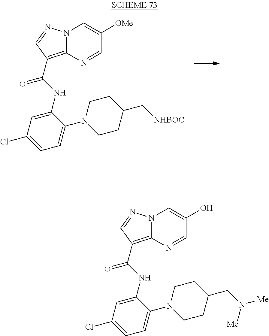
N12C(=C(C(NC3=CC(Cl)=CC=C3N3CCC(C[NHBOC])CC3)=O)C=N1)N=CC([OMe])=C2.N12C(=C(C(NC3=CC(Cl)=CC=C3N3CCC(CN([Me])[Me])CC3)=O)C=N1)N=CC(O)=C2
